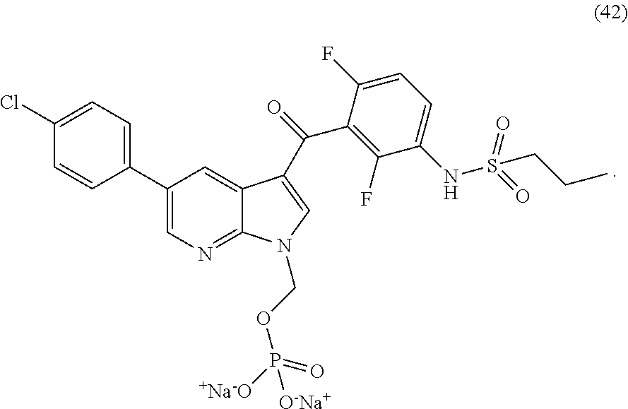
C1(C2=CC=C(Cl)C=C2)=CN=C2C(=C1)C(C(C1=C(F)C(NS(=O)(=O)CCC)=CC=C1F)=O)=CN2COP([+Na-O])(=O)[O-Na+]
